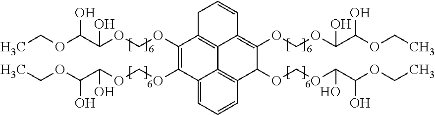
C12=CC=CC3=C1C1=C(C(OCOC(C(OCC)O)O)=C2OCOC(C(OCC)O)O)CC=CC1=C(OCOC(C(OCC)O)O)C3OCOC(C(OCC)O)O
